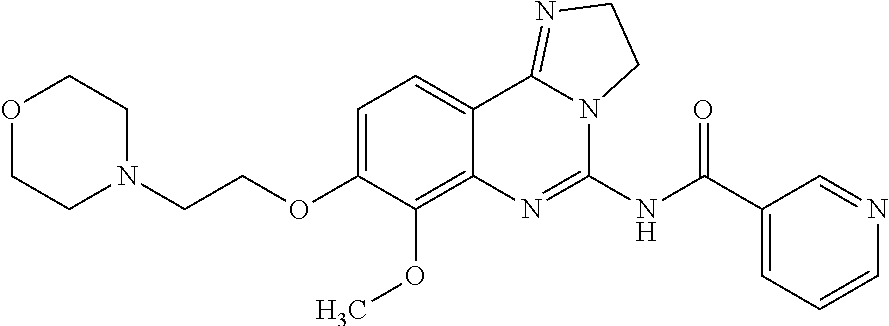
C(COC1=CC=C2C(=C1OC)N=C(NC(C1=CC=CN=C1)=O)N1C2=NCC1)N1CCOCC1
